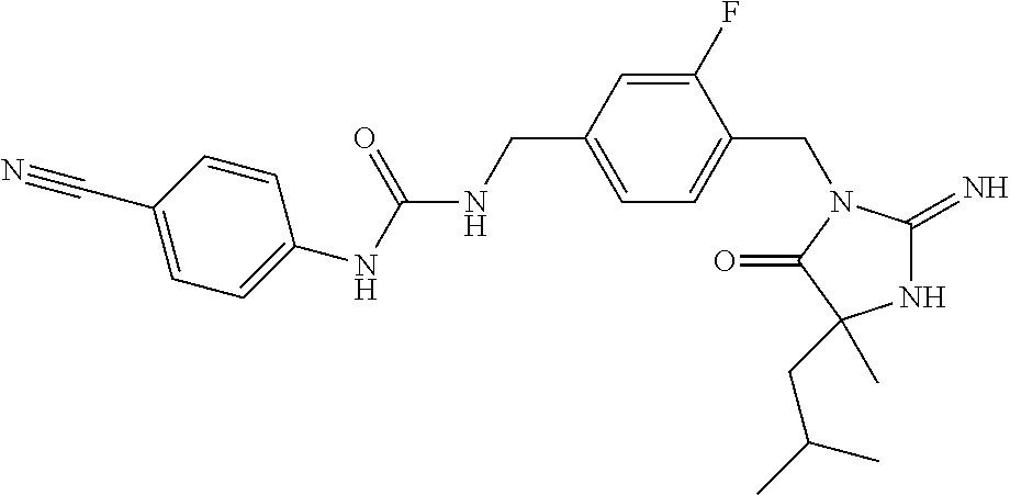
N1C(=N)N(CC2=CC=C(CNC(NC3=CC=C(C#N)C=C3)=O)C=C2F)C(=O)C1(CC(C)C)C
